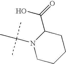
N1(C(C)(C)C)CCCCC1C(=O)O
